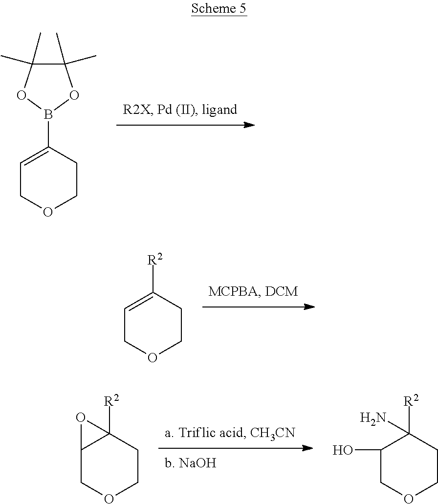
C1=C(B2OC(C)(C)C(C)(C)O2)CCOC1.C12COCCC1([R2])O2.C1(O)COCCC1(N)[R2].C1=C([R2])CCOC1
